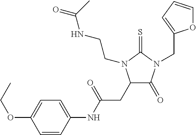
CCOC1=CC=C(NC(=O)CC2C(=O)N(CC3=CC=CO3)C(=S)N2CCNC(C)=O)C=C1
